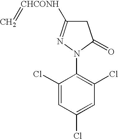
C1C([CHCONH]=C)=NN(C2=C(Cl)C=C(Cl)C=C2Cl)C1=O
